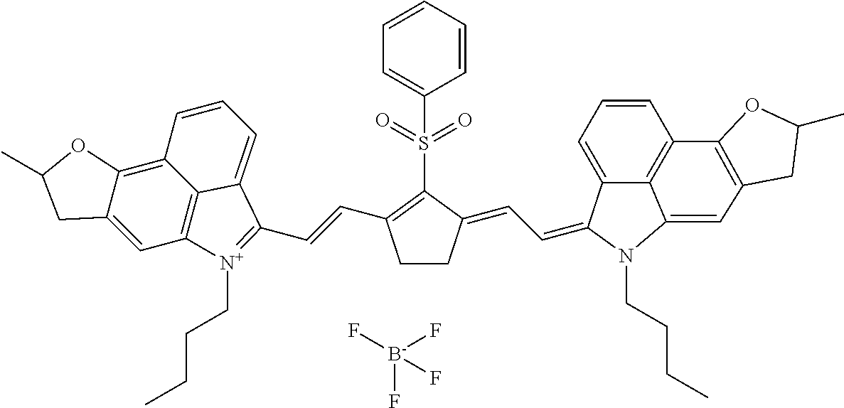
C1=CC=CC=C1S(C1=C(C=CC2=[N+](CCCC)C3=C4C(=C5C(=C3)CC(C)O5)C=CC=C42)CCC1=CC=C1C2=CC=CC3=C2C(=CC2=C3OC(C)C2)N1CCCC)(=O)=O.[B-](F)(F)(F)F
